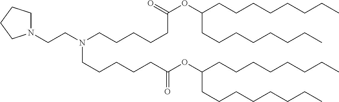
N1(CCN(CCCCCC(OC(CCCCCCCC)CCCCCCCC)=O)CCCCCC(OC(CCCCCCCC)CCCCCCCC)=O)CCCC1
